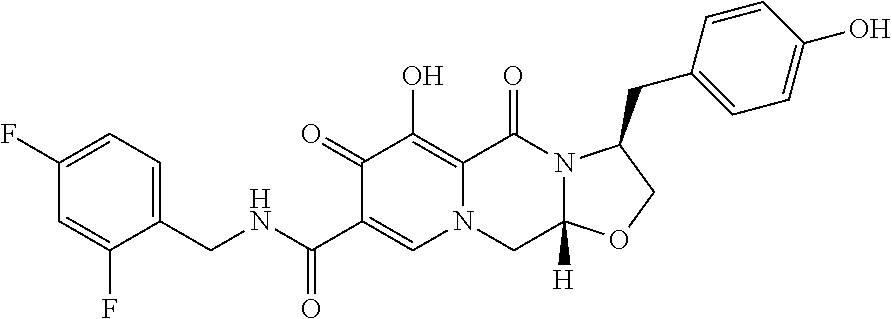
C1(CNC(C2=CN3C(=C(O)C2=O)C(=O)N2C([H])(C3)OCC2CC2=CC=C(O)C=C2)=O)=CC=C(F)C=C1F
